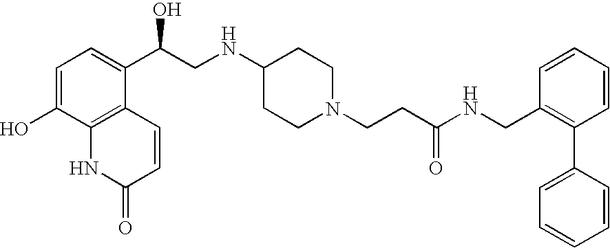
C1=C(O)C2=C(C(C(CNC3CCN(CCC(NCC4=C(C5=CC=CC=C5)C=CC=C4)=O)CC3)O)=C1)C=CC(=O)N2
